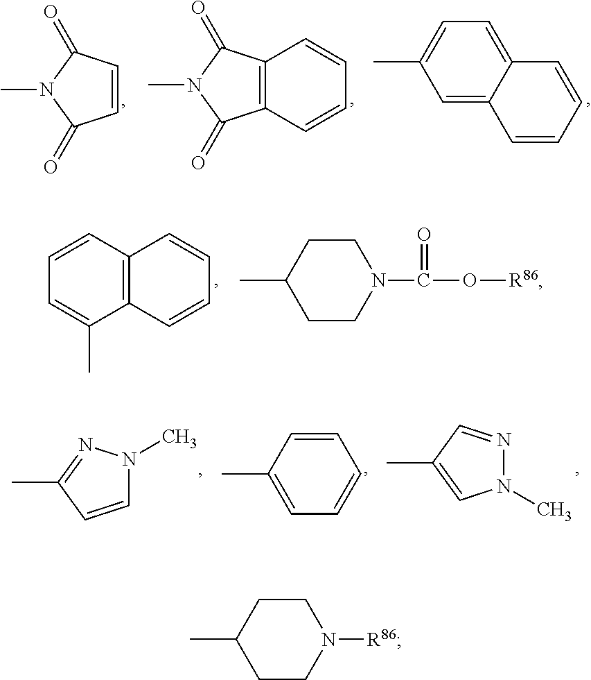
C12=C(C=CC=C1)C(=O)N(C)C2=O.C1=CC(=O)N(C)C1=O.C1=C2C(=CC=C1C)C=CC=C2.C12=C(C=CC=C1C)C=CC=C2.C1CN(C(O[R86])=O)CCC1C.C1=CC(C)=CC=C1.N1=CC(C)=CN1C.N1(C)C=CC(C)=N1.C1CN([R86])CCC1C
